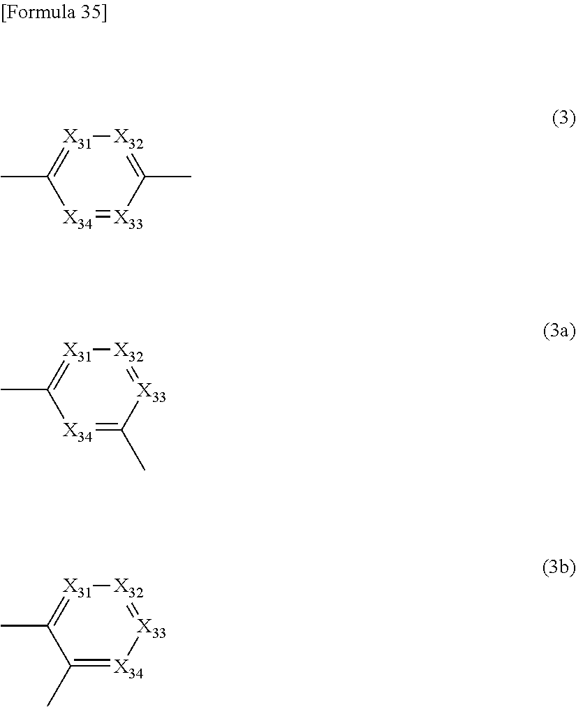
[X34]1=[X33]C(C)=[X32][X31]=C1C.[X34]1=C(C)[X33]=[X32][X31]=C1C.C1(C)=[X34][X33]=[X32][X31]=C1C
